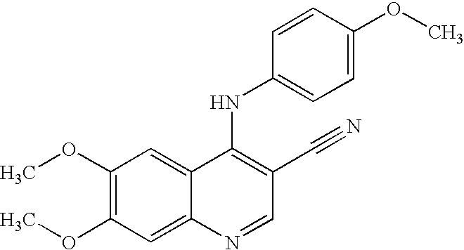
C1(OC)=C(OC)C=C2C(=C1)C(NC1=CC=C(OC)C=C1)=C(C#N)C=N2
